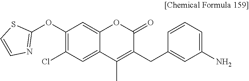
C1=CC=C(N)C=C1CC1=C(C)C2=CC(Cl)=C(OC3=NC=CS3)C=C2OC1=O
